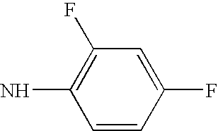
C1=CC(F)=CC(F)=C1N
